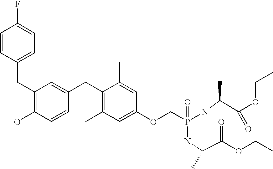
FC1=CC=C(CC2=C(O)C=CC(CC3=C(C)C=C(OCP(=O)(NC(C(OCC)=O)C)NC(C(=O)OCC)C)C=C3C)=C2)C=C1
